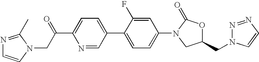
N1=C(C)N(CC(C2=CC=C(C3=CC=C(N4CC(CN5N=NC=C5)OC4=O)C=C3F)C=N2)=O)C=C1
